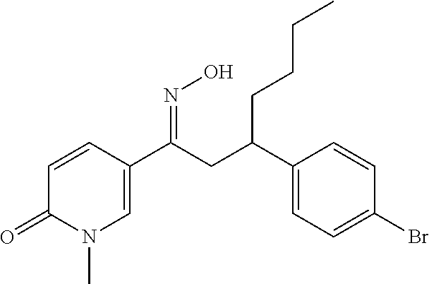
C1=CC(C(CC(C2=CC=C(Br)C=C2)CCCC)=NO)=CN(C)C1=O
